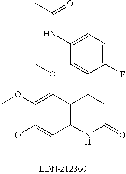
C1(C=COC)=C(C(=COC)OC)C(C2=CC(NC(=O)C)=CC=C2F)CC(=O)N1
